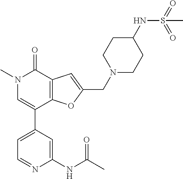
C1=C(C2=CN(C)C(=O)C3=C2OC(CN2CCC(NS(=O)(=O)C)CC2)=C3)C=C(NC(C)=O)N=C1
